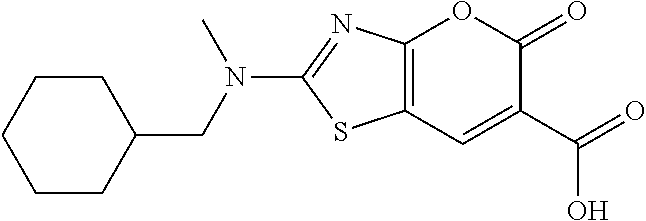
C12=C(C=C(C(=O)O)C(=O)O1)SC(N(CC1CCCCC1)C)=N2
